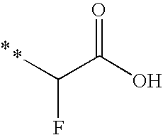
*C(C(O)=O)F
